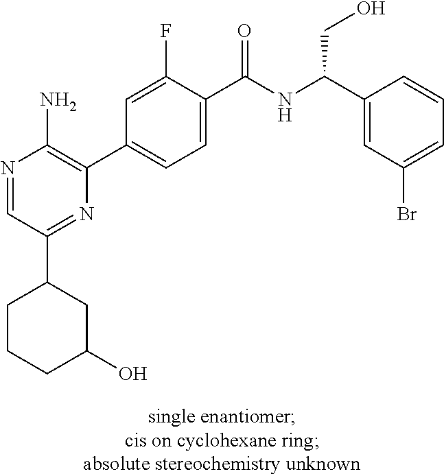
N1=CC(C2CCCC(O)C2)=NC(C2=CC=C(C(NC(C3=CC(Br)=CC=C3)CO)=O)C(F)=C2)=C1N
